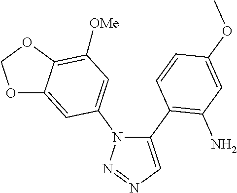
C1(C2=C(N)C=C(OC)C=C2)=CN=NN1C1=CC([OMe])=C2C(=C1)OCO2
